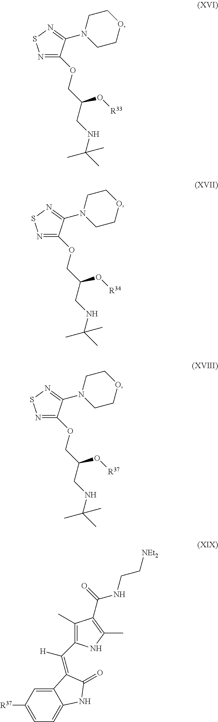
C1=C([R37])C=C2C(=C1)NC(=O)C2=C(C1=C(C)C(C(=O)NCC[NEt2])=C(C)N1)[H].N1=C(OCC(CNC(C)(C)C)O[R37])C(N2CCOCC2)=NS1.N1=C(OCC(CNC(C)(C)C)O[R34])C(N2CCOCC2)=NS1.N1=C(OCC(CNC(C)(C)C)O[R33])C(N2CCOCC2)=NS1
